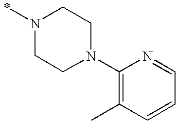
N1(C)CCN(C2=C(C)C=CC=N2)CC1
